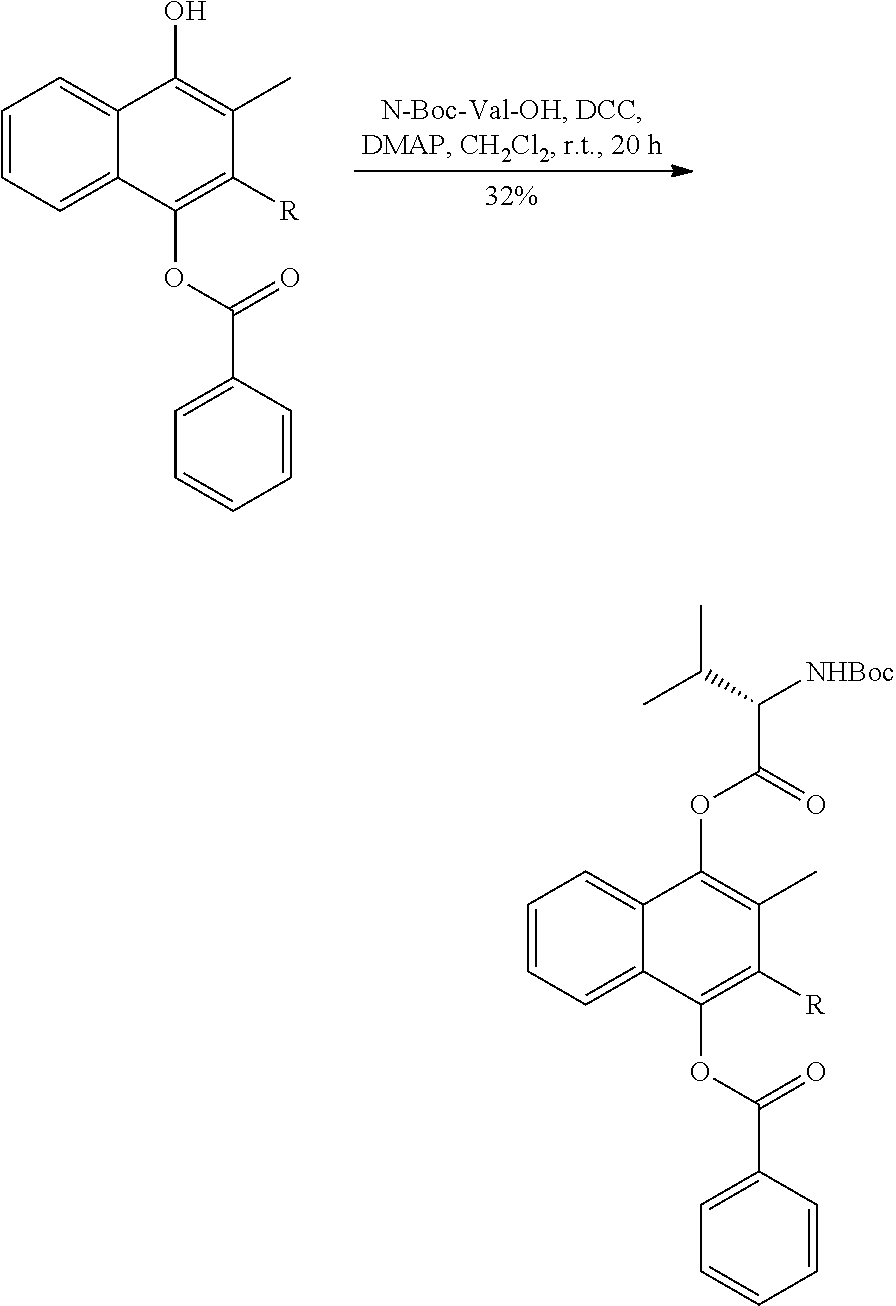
OC1=C(C)C([R])=C(OC(C2=CC=CC=C2)=O)C2=CC=CC=C12.O(C1=C(C)C([R])=C(OC(C2=CC=CC=C2)=O)C2=CC=CC=C12)C(=O)C(C(C)C)[NHBoc]
